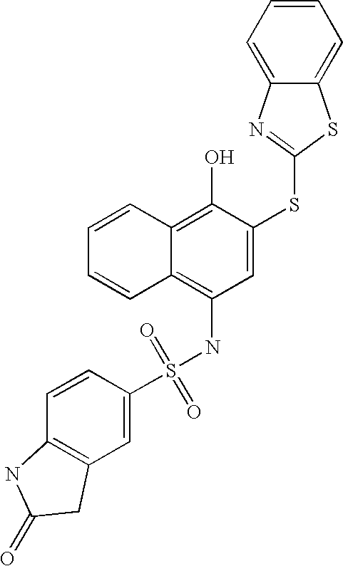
C1=CC=CC2=C(O)C(SC3=NC4=CC=CC=C4S3)=CC(NS(C3=CC4=C(C=C3)NC(=O)C4)(=O)=O)=C12
